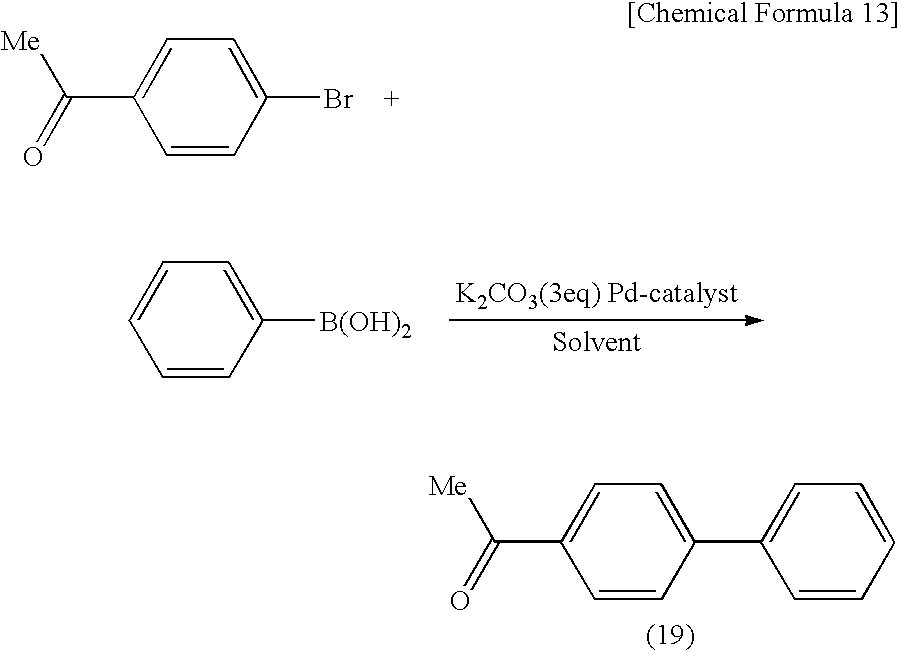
C1=CC(Br)=CC=C1C(=O)[Me].C1=CC([B(OH)2])=CC=C1.C1=CC(C2=CC=CC=C2)=CC=C1C(=O)[Me]
